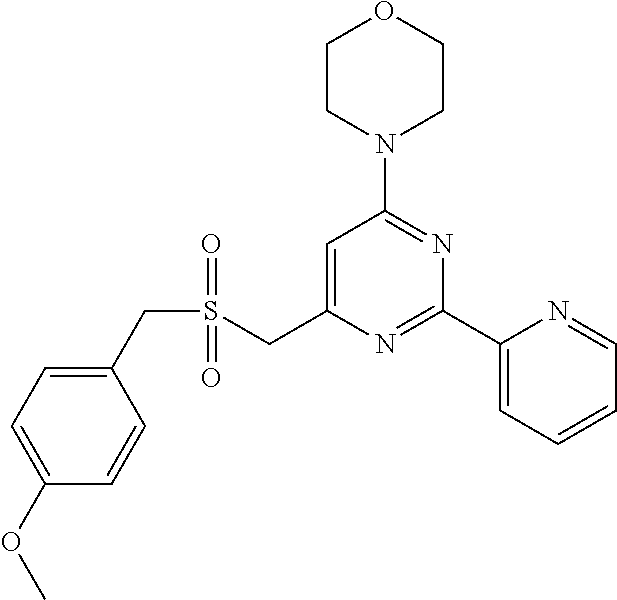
C1CN(C2=NC(C3=CC=CC=N3)=NC(CS(CC3=CC=C(OC)C=C3)(=O)=O)=C2)CCO1
